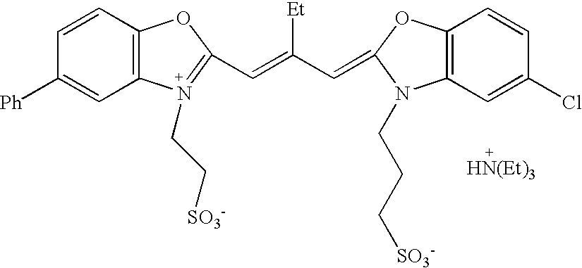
C1([Ph])=CC2=C(C=C1)OC(C=C(C=C1OC3=C(C=C(Cl)C=C3)N1CCC[SO3-])[Et])=[N+]2CC[SO3-]
